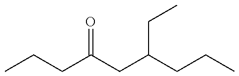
C(CC(CC(CCC)CC)=O)C
